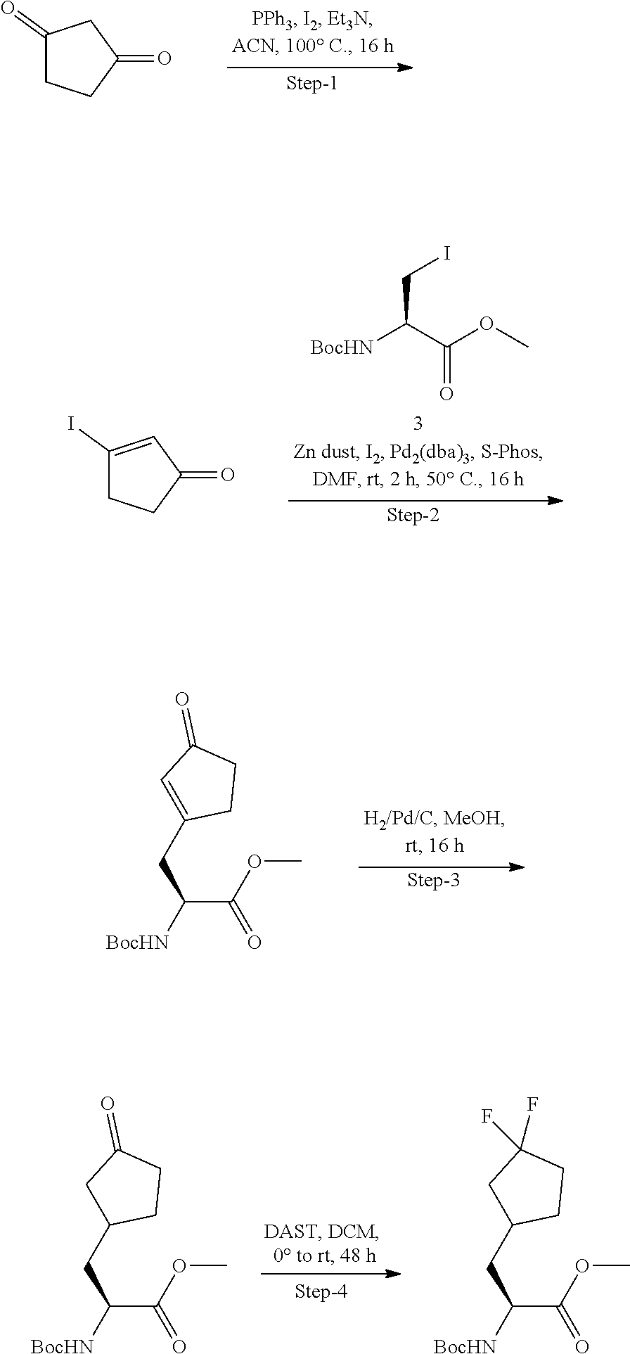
C1(=O)CCC(=O)C1.C(C([BocHN])C(OC)=O)I.C1(I)=CC(=O)CC1.[BocHN]C(C(OC)=O)CC1=CC(=O)CC1.[BocHN]C(C(OC)=O)CC1CC(=O)CC1.[BocHN]C(C(OC)=O)CC1CC(F)(F)CC1
